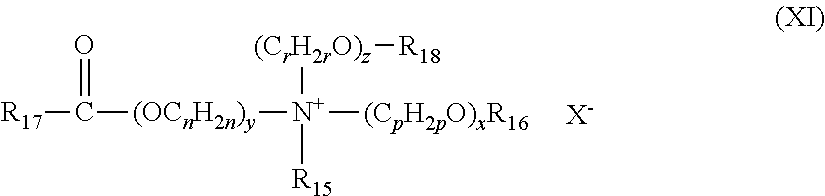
[R17]C([(OCnH2n)y][N+]([(CpH2pO)xR16])([(CrH2rO)z][R18])[R15])=O.[X-]
